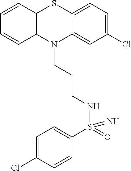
C1=CC2=C(C=C1)N(CCCNS(C1=CC=C(Cl)C=C1)(=O)=N)C1=CC(Cl)=CC=C1S2
